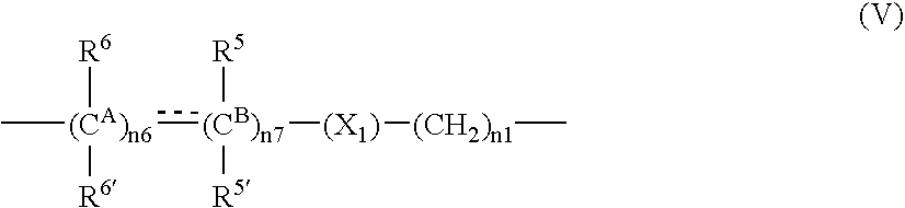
[(CA)n6](C)([R6])([R6]):[(CB)n7]([(X1)][(CH2)n1]C)([R5])[R5]
